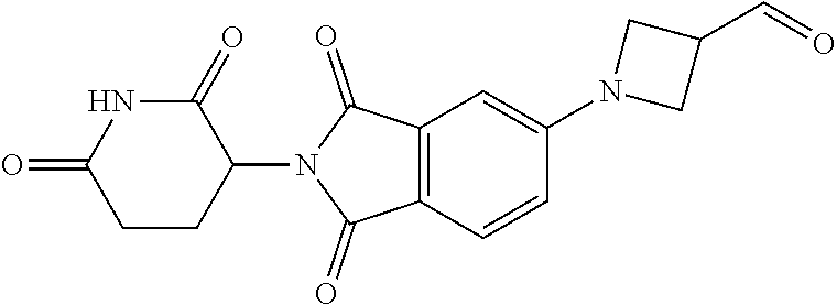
C1=C(N2CC(C=O)C2)C=CC2=C1C(=O)N(C1CCC(=O)NC1=O)C2=O
